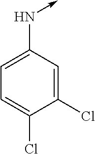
C1=C(Cl)C(Cl)=CC=C1N->C
